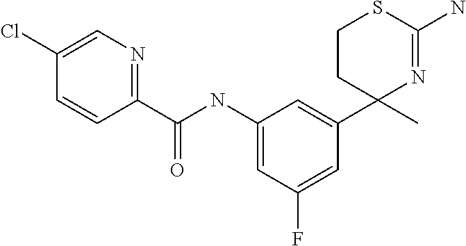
C1(C2(C)N=C(N)SCC2)=CC(NC(C2=NC=C(Cl)C=C2)=O)=CC(F)=C1
